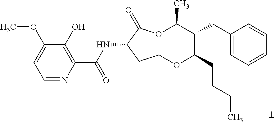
C1=NC(C(NC2C(=O)OC(C)C(CC3=CC=CC=C3)C(CCCC)OCC2)=O)=C(O)C(OC)=C1
